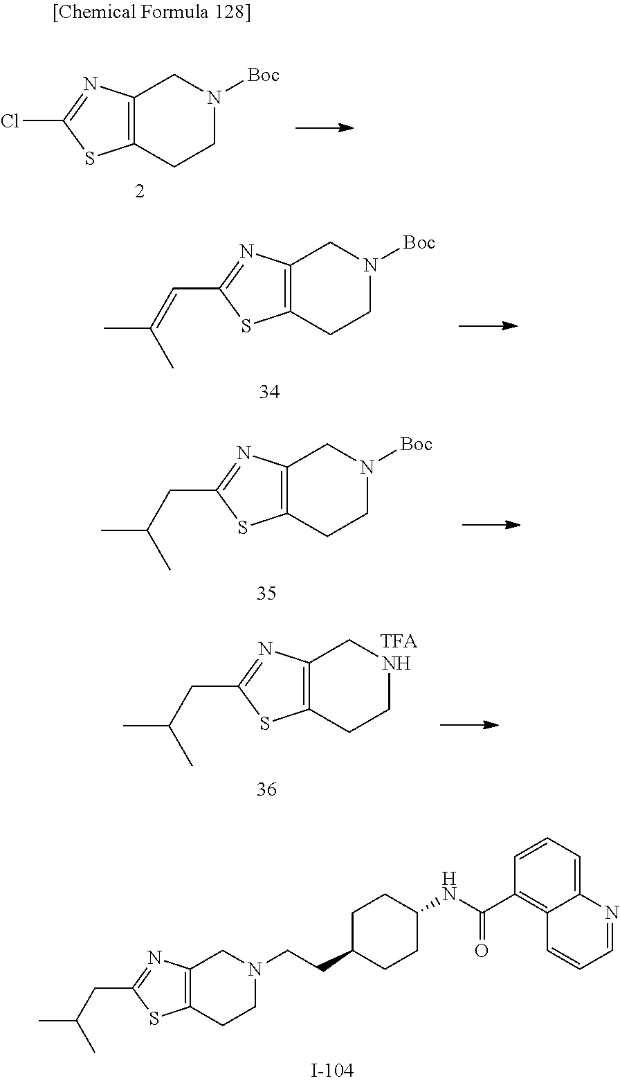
C12=C(CCN([Boc])C1)SC(Cl)=N2.C12=C(CCN([Boc])C1)SC(C=C(C)C)=N2.C12=C(CCN([Boc])C1)SC(CC(C)C)=N2.C12=C(CCNC1)SC(CC(C)C)=N2.C12=C(CCN(CCC3CCC(NC(C4=C5C(=CC=C4)N=CC=C5)=O)CC3)C1)SC(CC(C)C)=N2
